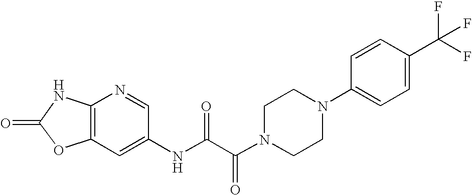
C12=C(N=CC(NC(C(N3CCN(C4=CC=C(C(F)(F)F)C=C4)CC3)=O)=O)=C1)NC(=O)O2
